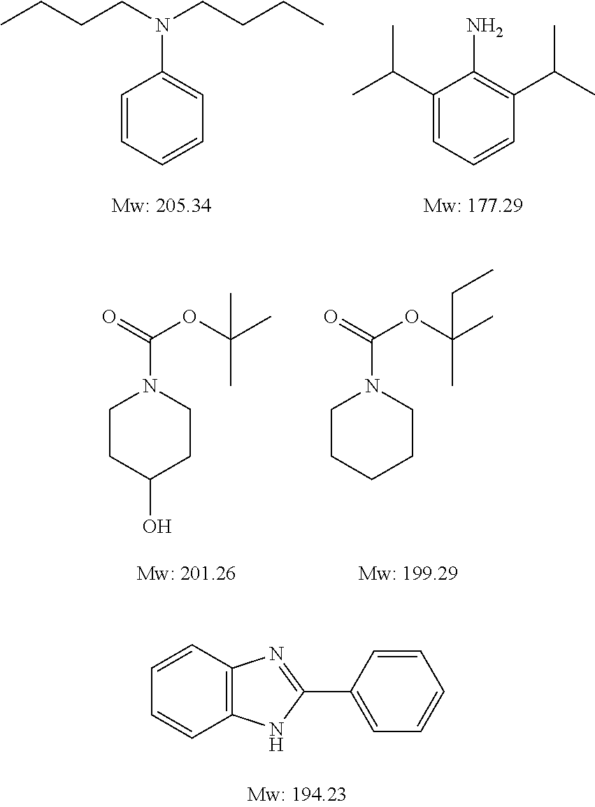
C1=CC=CC=C1N(CCCC)CCCC.C1(C(C)C)=CC=CC(C(C)C)=C1N.C1CC(O)CCN1C(=O)OC(C)(C)C.C1CCCCN1C(=O)OC(C)(CC)C.C12=C(C=CC=C1)N=C(C1=CC=CC=C1)N2
